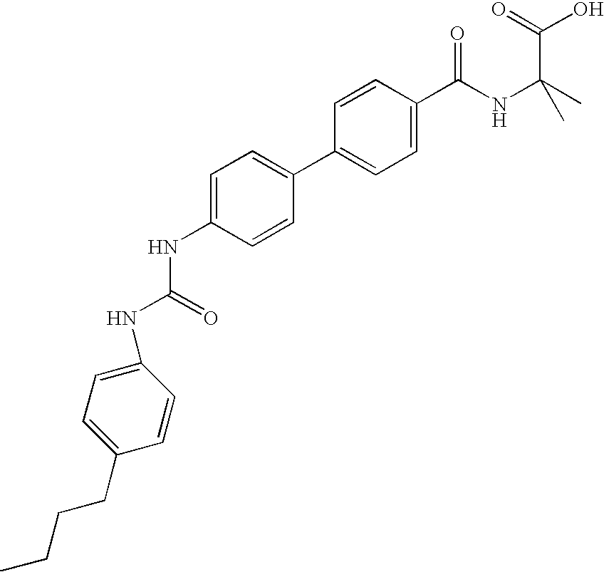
C1(C2=CC=C(NC(NC3=CC=C(CCCC)C=C3)=O)C=C2)=CC=C(C(NC(C)(C)C(=O)O)=O)C=C1
